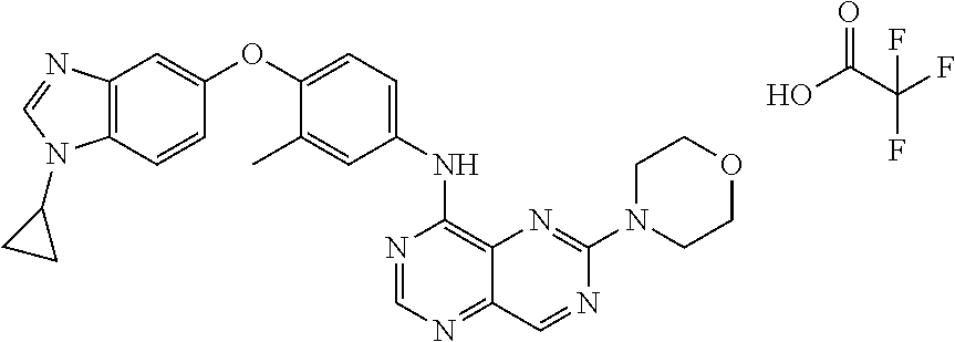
C12=C(C=CC(OC3=CC=C(NC4=C5C(=NC=N4)C=NC(N4CCOCC4)=N5)C=C3C)=C1)N(C1CC1)C=N2.OC(C(F)(F)F)=O
